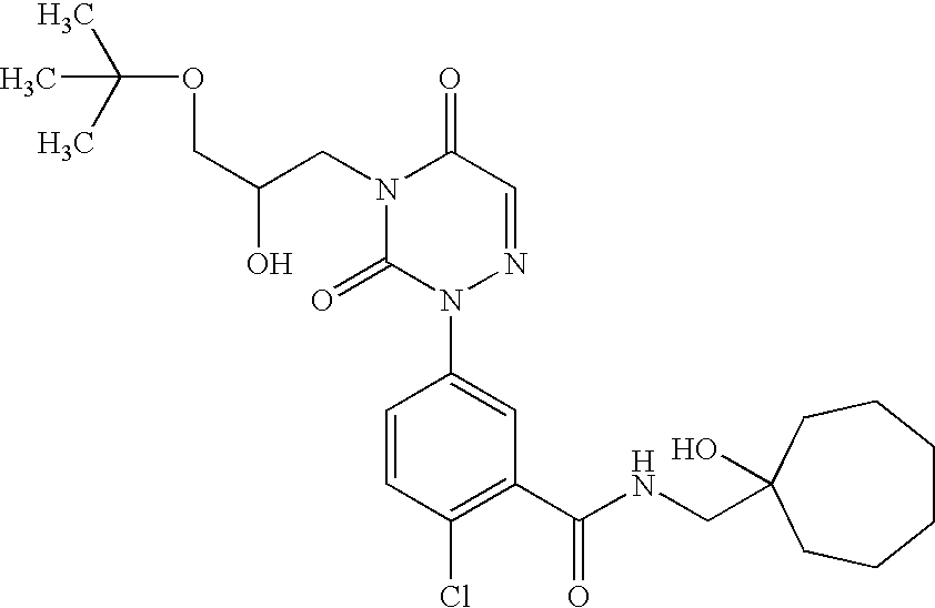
C(C(CN1C(=O)N(C2=CC(C(NCC3(O)CCCCCC3)=O)=C(Cl)C=C2)N=CC1=O)O)OC(C)(C)C
